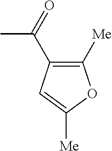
CC(C1=C([Me])OC([Me])=C1)=O
